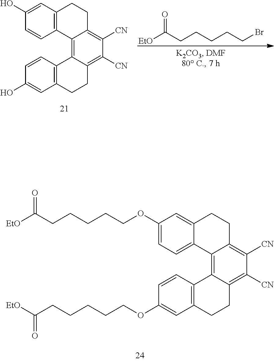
C1=C(O)C=CC2=C1CCC1=C([CN])C([CN])=C3C(=C21)C1=C(CC3)C=C(O)C=C1.[EtO]C(CCCCCBr)=O.C1=C2C(=CC=C1OCCCCCC([EtO])=O)C1=C3C(=C([CN])C([CN])=C1CC2)CCC1=C3C=CC(OCCCCCC([EtO])=O)=C1
